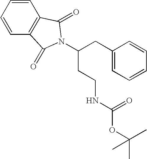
C1=CC=CC2=C1C(=O)N(C(CC1=CC=CC=C1)CCNC(OC(C)(C)C)=O)C2=O
